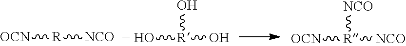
[OCN][R][NCO].O[R](O)O.[OCN][R]([NCO])[NCO]
